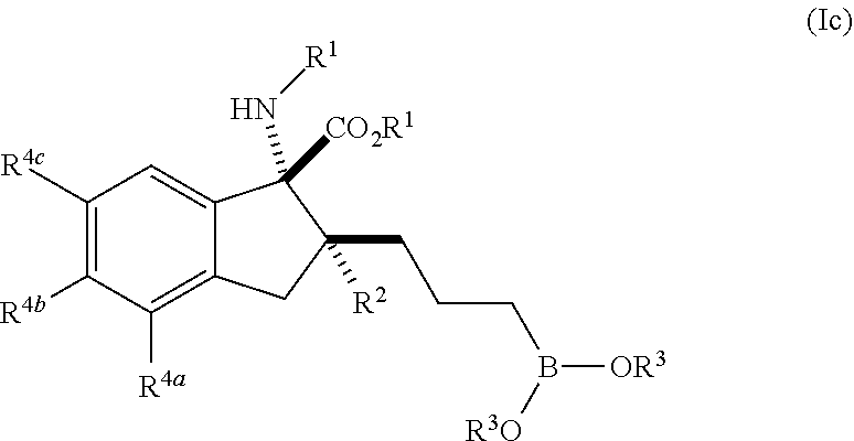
C1([R4c])=C([R4b])C([R4a])=C2C(=C1)C([CO2R1])(N[R1])C(CCCB([OR3])[R3O])([R2])C2
